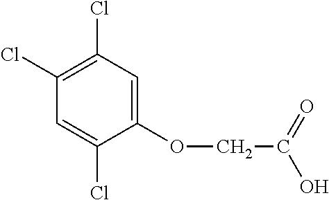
C1(OCC(O)=O)=CC(Cl)=C(Cl)C=C1Cl
